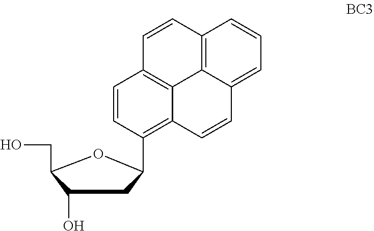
C1(O)CC(C2=C3C4=C(C=C2)C=CC2=C4C(=CC=C2)C=C3)OC1CO
